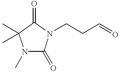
N1(C)C(=O)N(CCC=O)C(=O)C1(C)C
